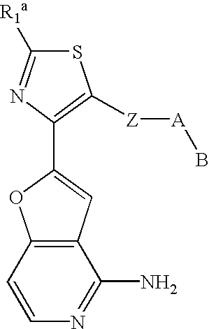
S1C([R1a])=NC(C2=CC3=C(O2)C=CN=C3N)=C1[Z][A]B
